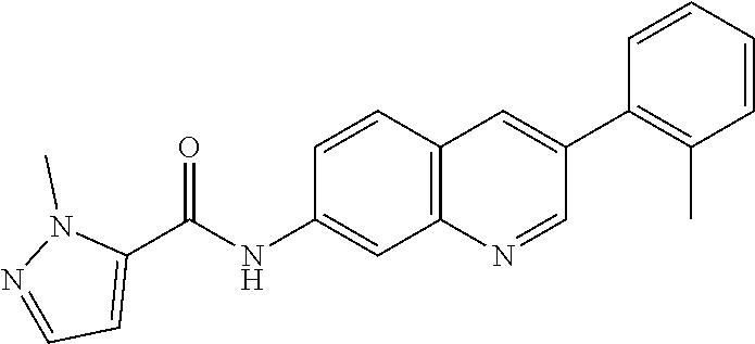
C12=C(C=C(NC(C3=CC=NN3C)=O)C=C1)N=CC(C1=C(C)C=CC=C1)=C2
